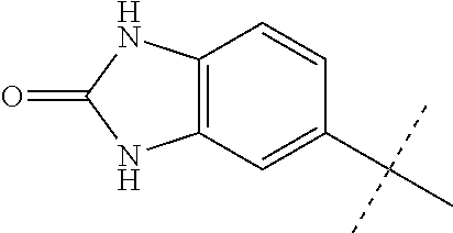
C12=C(C=C(C(C)(C)C)C=C1)NC(=O)N2
